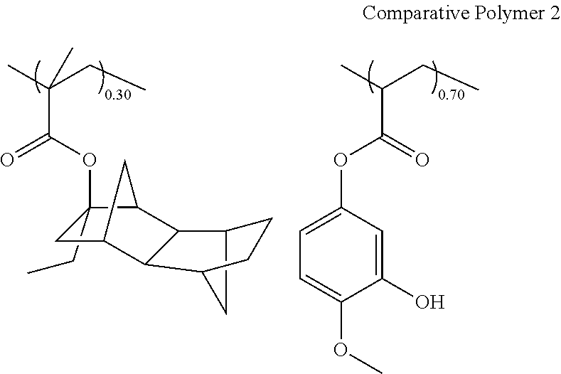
O=C(C(C)CC)OC1=CC=C(OC)C(O)=C1.C12CC(C3C4CC(CC)(OC(C(C)(CC)C)=O)C(C4)C13)CC2
